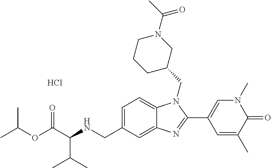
C1=C(CNC(C(OC(C)C)=O)C(C)C)C=C2C(=C1)N(CC1CN(C(C)=O)CCC1)C(C1=CN(C)C(=O)C(C)=C1)=N2.Cl
